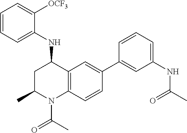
C1=CC=C(NC2CC(C)N(C(=O)C)C3=C2C=C(C2=CC(NC(=O)C)=CC=C2)C=C3)C([OCF3])=C1
